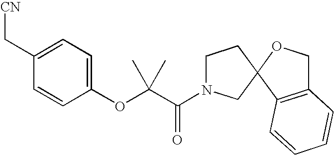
C1(C[CN])=CC=C(OC(C(N2CCC3(C2)C2=C(CO3)C=CC=C2)=O)(C)C)C=C1
